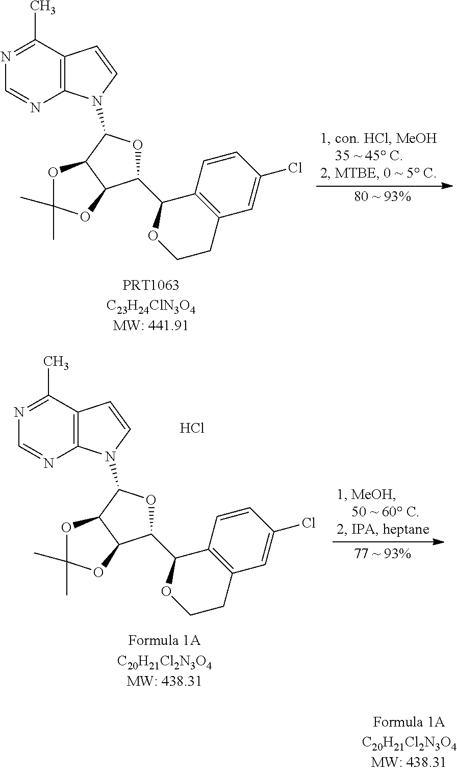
C12=C(C(C)=NC=N1)C=CN2C1OC(C2OCCC3=C2C=CC(Cl)=C3)C2C1OC(C)(C)O2.C12=C(C(C)=NC=N1)C=CN2C1OC(C2OCCC3=C2C=CC(Cl)=C3)C2C1OC(C)(C)O2.Cl
